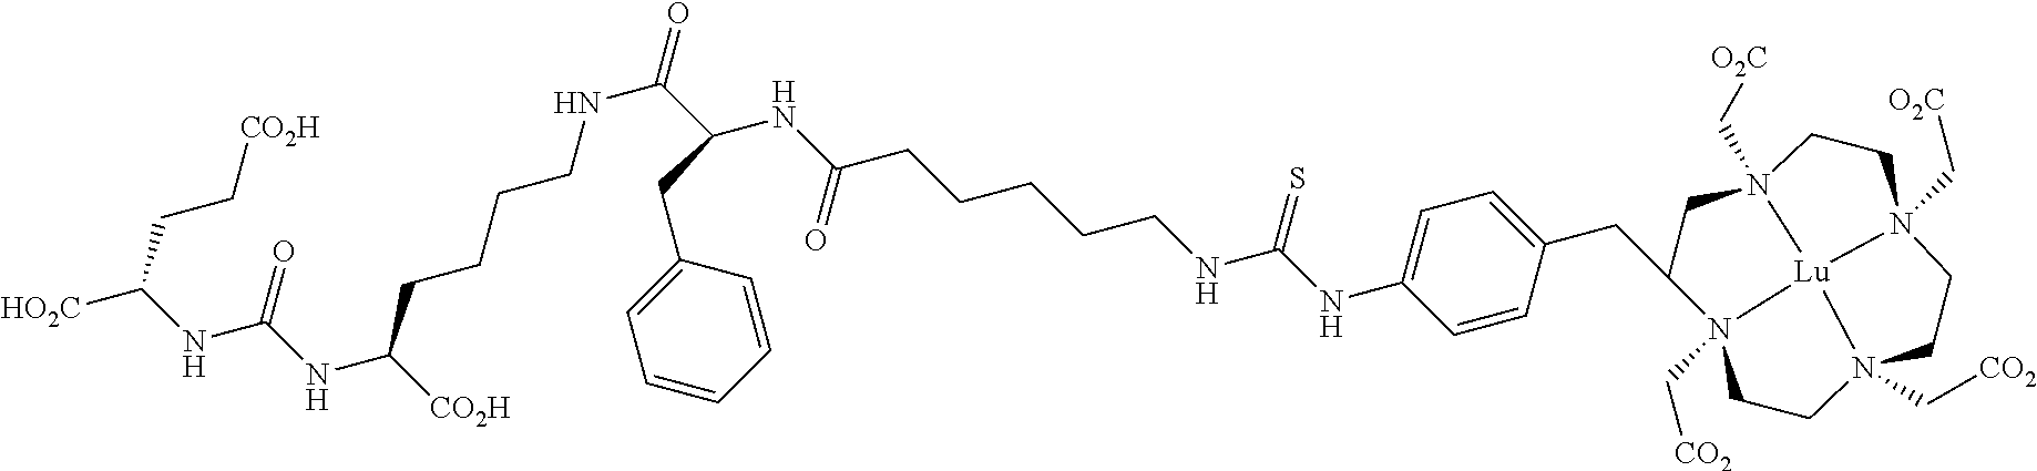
N12(C[O2C])CCN3(C[CO2])CCN4(C[CO2])C(CC5=CC=C(NC(NCCCCCC(NC(C(NCCCCC(NC(NC([HO2C])CC[CO2H])=O)[CO2H])=O)CC6=CC=CC=C6)=O)=S)C=C5)CN(C[O2C])(CC1)[Lu]243
